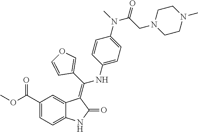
C1(C(OC)=O)=CC=C2C(=C1)C(=C(C1=COC=C1)NC1=CC=C(N(C)C(CN3CCN(C)CC3)=O)C=C1)C(=O)N2
